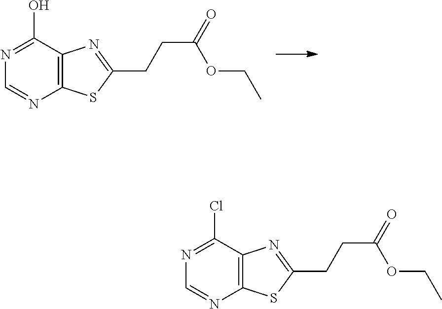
C12=C(SC(CCC(=O)OCC)=N1)N=CN=C2O.C12=C(SC(CCC(=O)OCC)=N1)N=CN=C2Cl
